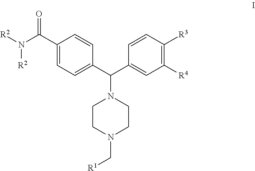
C1(C(N([R2])[R2])=O)=CC=C(C(C2=CC([R4])=C([R3])C=C2)N2CCN(C[R1])CC2)C=C1
